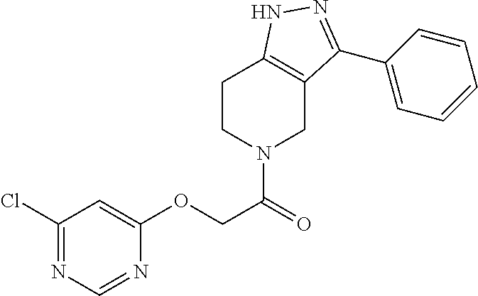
C1CN(C(=O)COC2=CC(Cl)=NC=N2)CC2=C1NN=C2C1=CC=CC=C1
